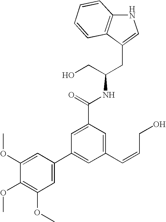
C12=C(C(CC(CO)NC(=O)C3=CC(C4=CC(OC)=C(OC)C(OC)=C4)=CC(C=CCO)=C3)=CN1)C=CC=C2
